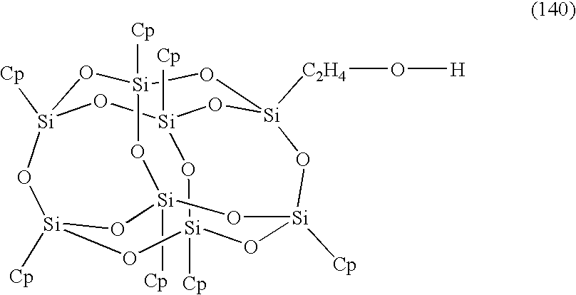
[Si]12([Cp])O[Si]3([Cp])O[Si]4([C2H4]O[H])O[Si]([Cp])(O1)O[Si]1([Cp])O[Si]([Cp])(O[Si]([Cp])(O3)O[Si]([Cp])(O1)O2)O4
